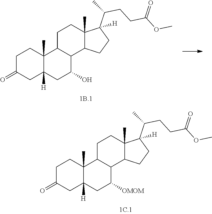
C1C(=O)CC2([H])C(C)(C1)C1C(C([OMOM])C2)C2C(C)(CC1)C(C(CCC(OC)=O)C)([H])CC2.C1C(=O)CC2([H])C(C)(C1)C1C(C(O)C2)C2C(C)(CC1)C(C(CCC(OC)=O)C)([H])CC2
